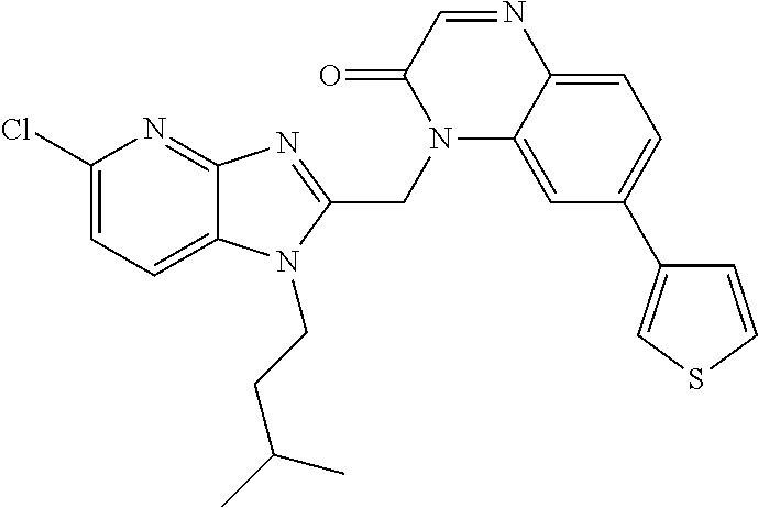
C1(Cl)=CC=C2C(=N1)N=C(CN1C3=CC(C4=CSC=C4)=CC=C3N=CC1=O)N2CCC(C)C
